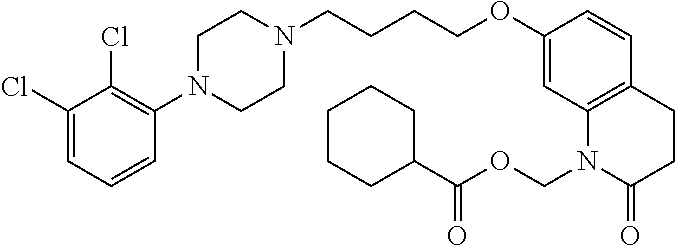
C1(Cl)=CC=CC(N2CCN(CCCCOC3=CC4=C(C=C3)CCC(=O)N4COC(=O)C3CCCCC3)CC2)=C1Cl
